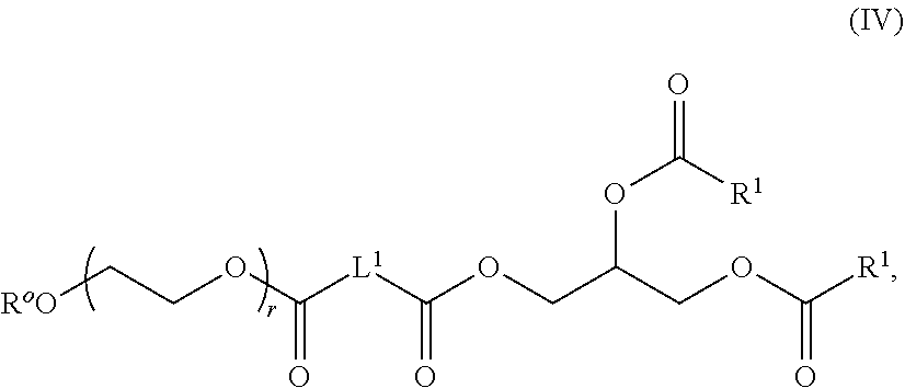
[RoO]CCOC([L1]C(OCC(COC([R1])=O)OC(=O)[R1])=O)=O
